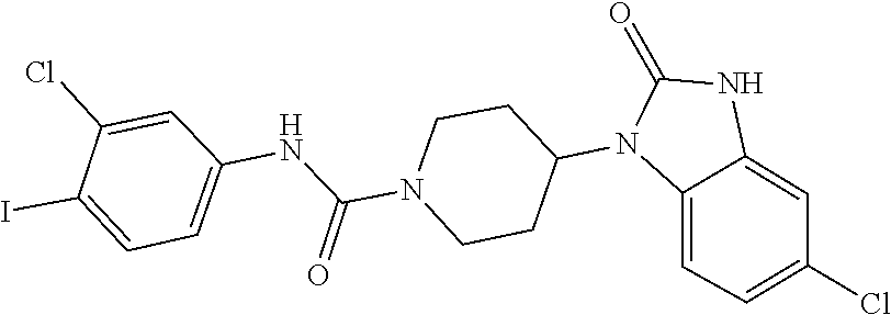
O=C1NC2=CC(Cl)=CC=C2N1C1CCN(C(NC2=CC=C(I)C(Cl)=C2)=O)CC1
